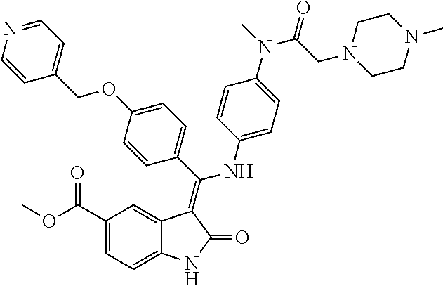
C1(C(OC)=O)=CC=C2C(=C1)C(=C(C1=CC=C(OCC3=CC=NC=C3)C=C1)NC1=CC=C(N(C)C(CN3CCN(C)CC3)=O)C=C1)C(=O)N2
